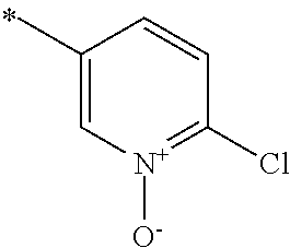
C1(C)=C[N+]([O-])=C(Cl)C=C1
